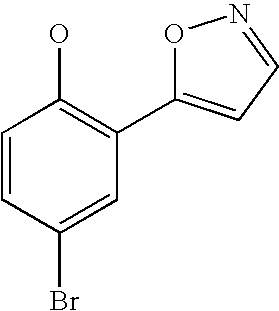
OC1=C(C2=CC=NO2)C=C(Br)C=C1
